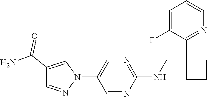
C1=NC(NCC2(C3=NC=CC=C3F)CCC2)=NC=C1N1C=C(C(N)=O)C=N1
